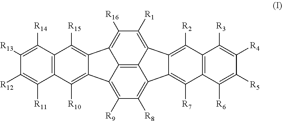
C1([R13])=C([R14])C2=C(C([R11])=C1[R12])C([R10])=C1C(=C2[R15])C2=C([R16])C([R1])=C3C4=C([R2])C5=C(C([R7])=C4C4=C([R8])C([R9])=C1C2=C34)C([R6])=C([R5])C([R4])=C5[R3]
